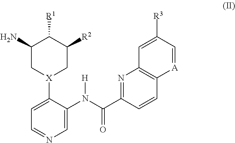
C1([X]2CC([R2])C([R1])C(N)C2)=CC=NC=C1N(C(C1=NC2=C(C=C1)[A]=CC([R3])=C2)=O)[H]
